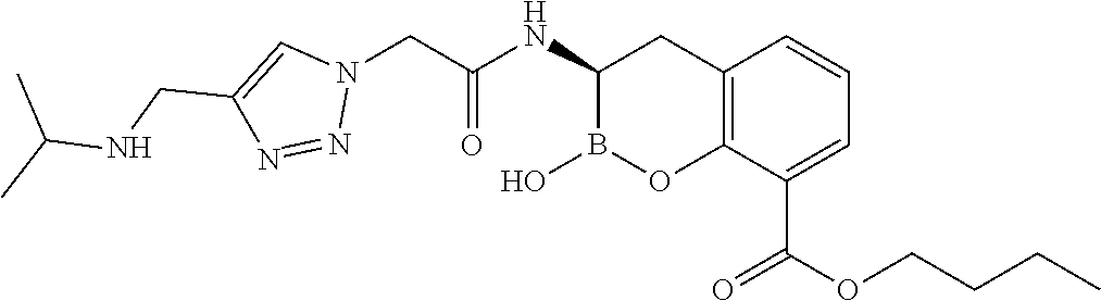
C12=C(C(C(OCCCC)=O)=CC=C1)OB(O)C(NC(CN1C=C(CNC(C)C)N=N1)=O)C2
